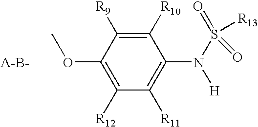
C1([R10])=C([R9])C(OC)=C([R12])C([R11])=C1N(S([R13])(=O)=O)[H].[A-B-]
